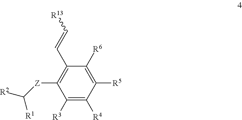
C1([R3])=C([R4])C([R5])=C([R6])C(C=C[R13])=C1[Z]C([R2])[R1]
